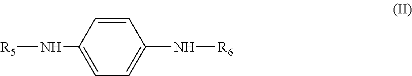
C1=CC(N[R5])=CC=C1N[R6]
